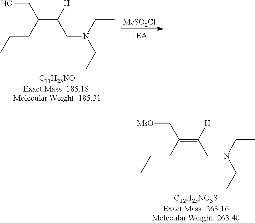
[C12H25NO3S].C(=C(CCC)C[MsO])(CN(CC)CC)[H].[C11H23NO].C(=C(CCC)CO)(CN(CC)CC)[H].[MeSO2Cl]
